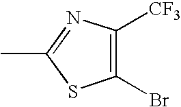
C1(Br)=C([CF3])N=C(C)S1
